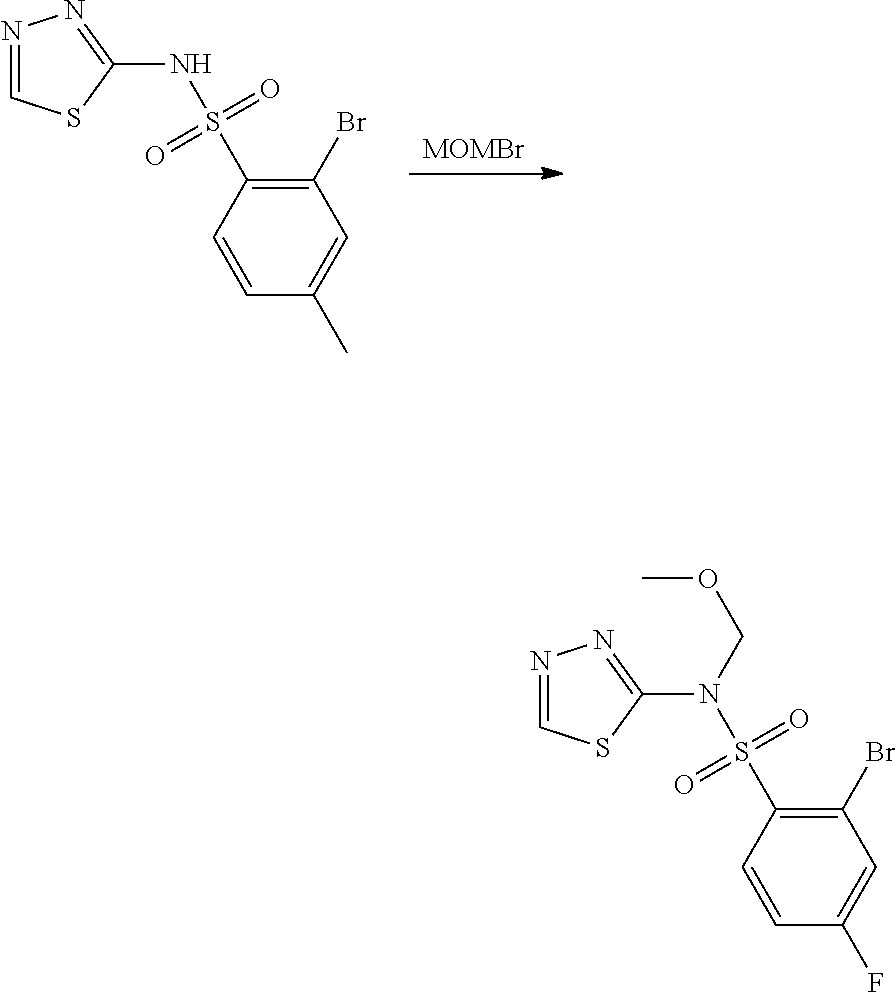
N1=CSC(N(S(C2=C(Br)C=C(F)C=C2)(=O)=O)COC)=N1.[MOMBr].N1=CSC(NS(C2=C(Br)C=C(C)C=C2)(=O)=O)=N1
